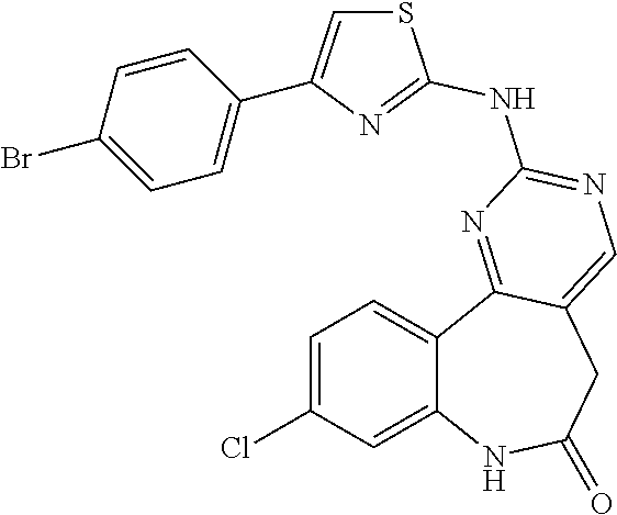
C12=CC(Cl)=CC=C1C1=NC(NC3=NC(C4=CC=C(Br)C=C4)=CS3)=NC=C1CC(=O)N2
